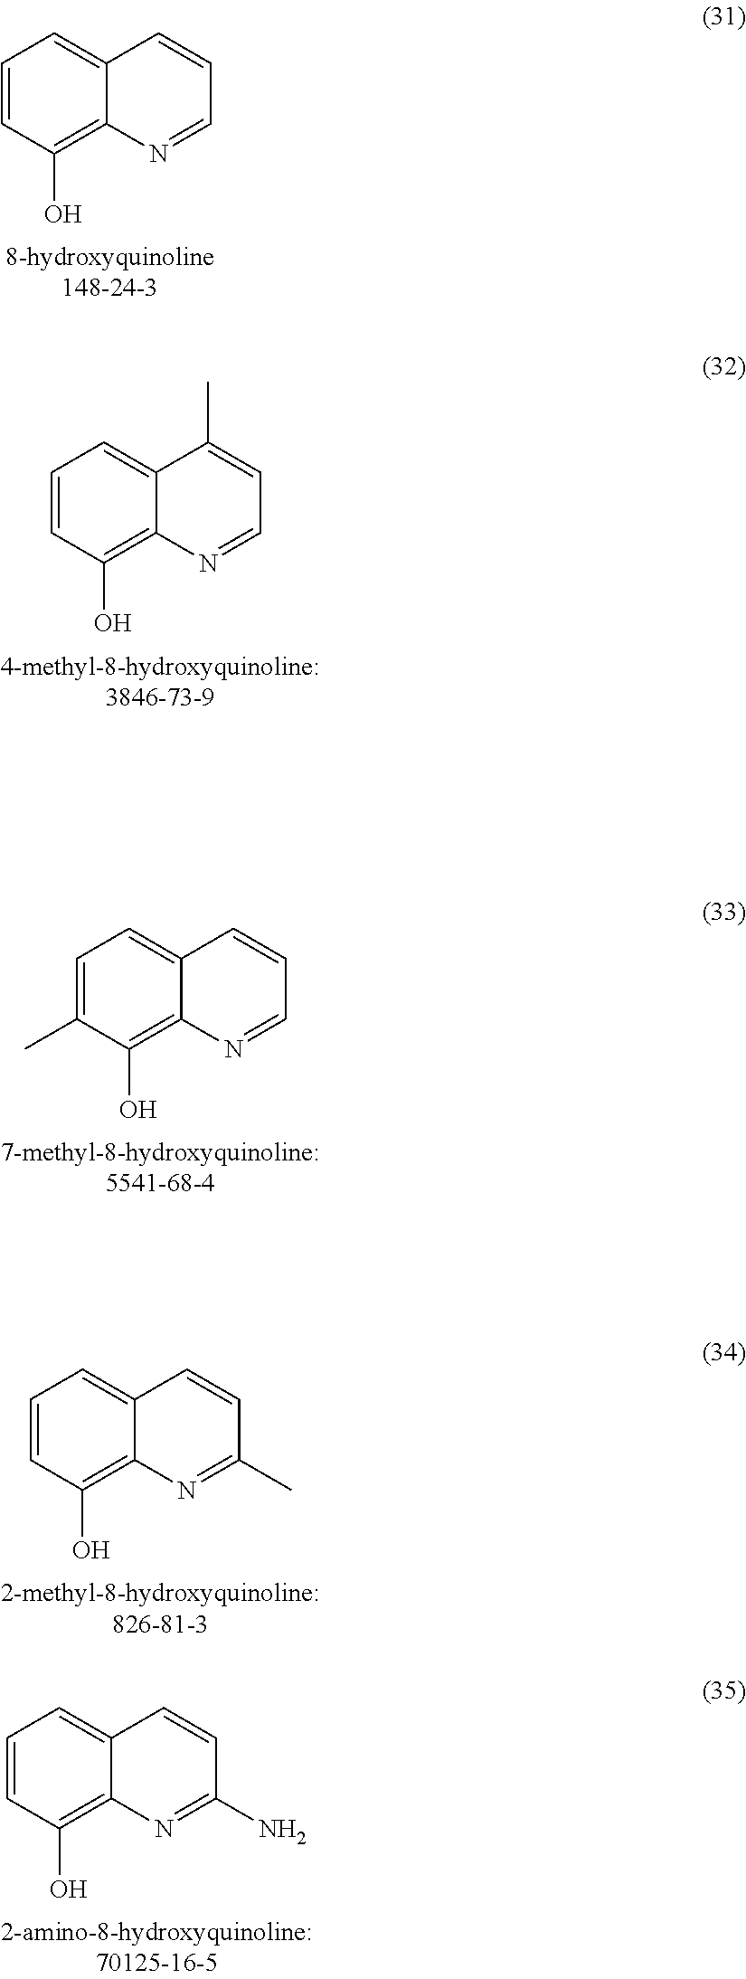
C1=CC(O)=C2C(=C1)C=CC=N2.C1=CC(O)=C2C(=C1)C(C)=CC=N2.C1=C(C)C(O)=C2C(=C1)C=CC=N2.C1=CC(O)=C2C(=C1)C=CC(C)=N2.C1=CC(O)=C2C(=C1)C=CC(N)=N2
